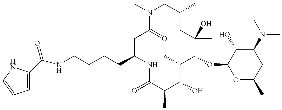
C1C(CCCCNC(=O)C2=CC=CN2)NC(=O)C(C)C(O)C(C)C(OC2OC(C)CC(N(C)C)C2O)C(C)(O)CC(C)CN(C)C1=O
